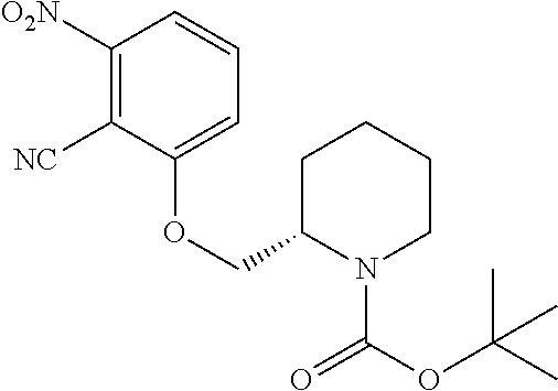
C1([NC])=C([O2N])C=CC=C1OCC1N(C(OC(C)(C)C)=O)CCCC1
